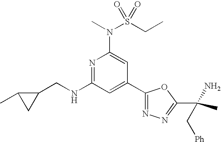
N1=C(NCC2C(C)C2)C=C(C2=NN=C(C(C)(N)C[Ph])O2)C=C1N(C)S(CC)(=O)=O
